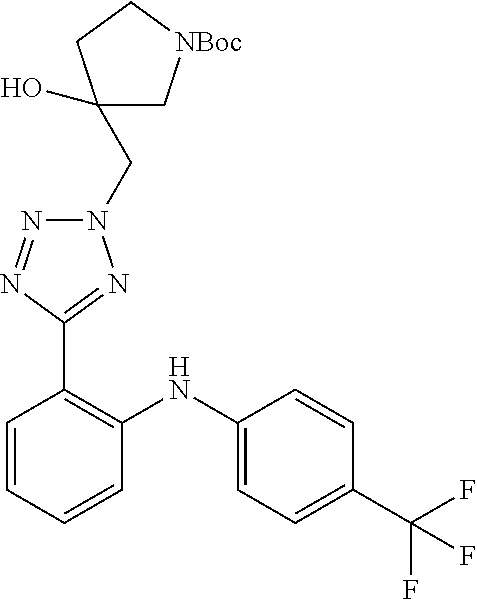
C1=CC(C(F)(F)F)=CC=C1NC1=C(C2=NN(CC3(O)C[NBoc]CC3)N=N2)C=CC=C1
